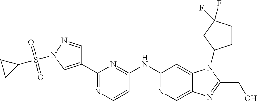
C1(C2=CN(S(C3CC3)(=O)=O)N=C2)=NC=CC(NC2=NC=C3C(=C2)N(C2CCC(F)(F)C2)C(CO)=N3)=N1
